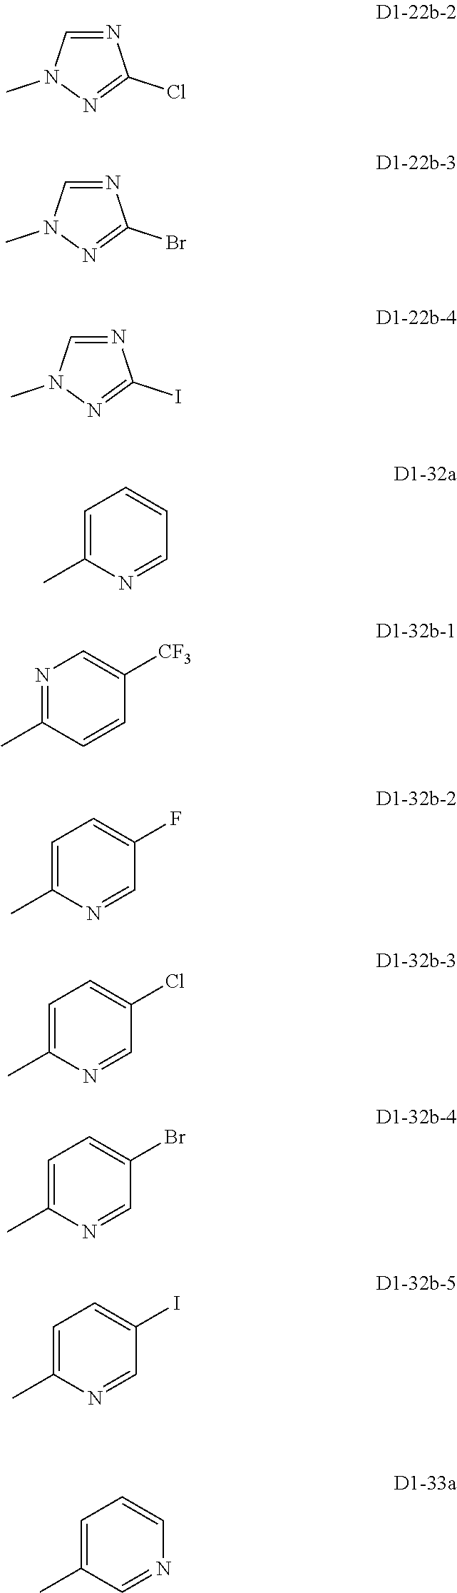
C1=NC(Cl)=NN1C.C1=NC(Br)=NN1C.C1=NC(I)=NN1C.C1=C(C)N=CC=C1.N1=C(C)C=CC([CF3])=C1.C1=C(C)N=CC(F)=C1.C1=C(C)N=CC(Cl)=C1.C1=C(C)N=CC(Br)=C1.C1=C(C)N=CC(I)=C1.C1=C(C)C=NC=C1
